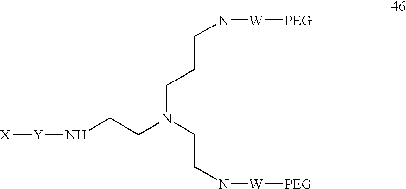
[PEG][W]NCCCN(CCN[Y][X])CCN[W][PEG]
